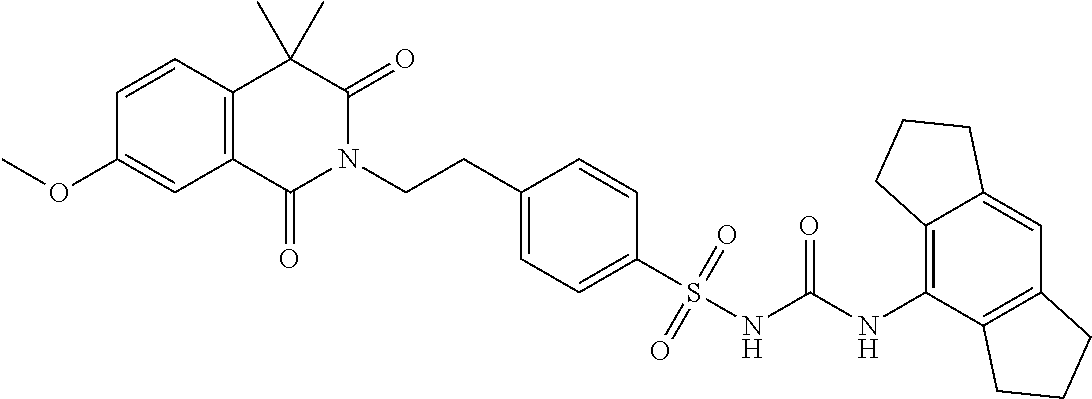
C1=CC2=C(C=C1OC)C(=O)N(CCC1=CC=C(S(NC(NC3=C4C(=CC5=C3CCC5)CCC4)=O)(=O)=O)C=C1)C(=O)C2(C)C
